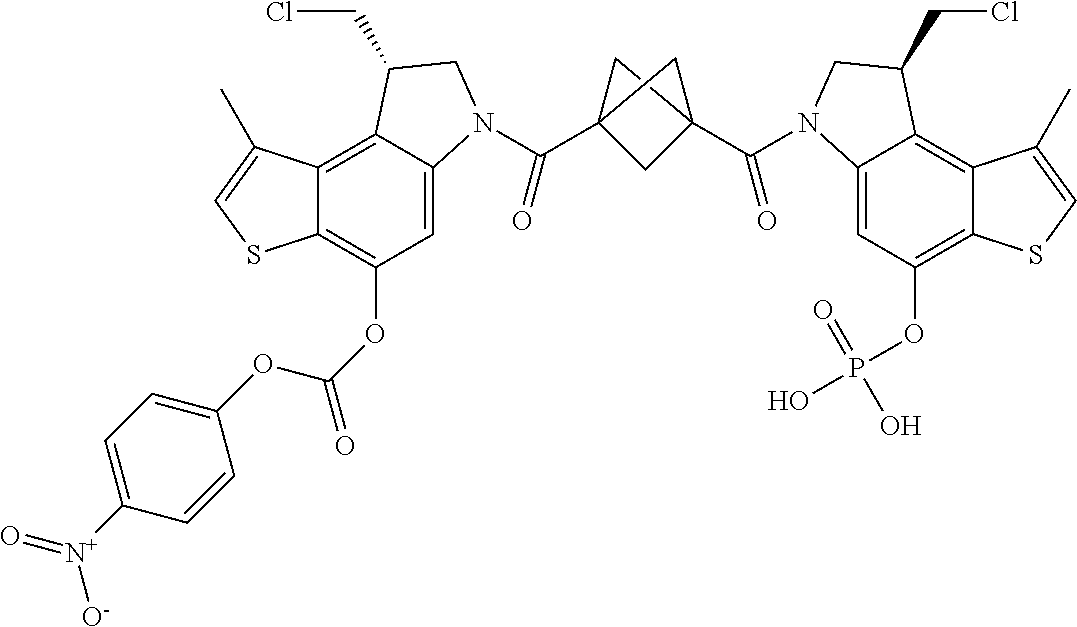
C12=C3C(=CC(OC(=O)OC4=CC=C([N+](=O)[O-])C=C4)=C1SC=C2C)N(C(C12CC(C(=O)N4C5=CC(OP(O)(=O)O)=C6C(=C5C(CCl)C4)C(C)=CS6)(C1)C2)=O)CC3CCl
